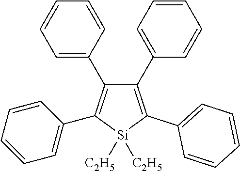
C1=C(C2=C(C3=CC=CC=C3)[Si]([C2H5])([C2H5])C(C3=CC=CC=C3)=C2C2=CC=CC=C2)C=CC=C1
